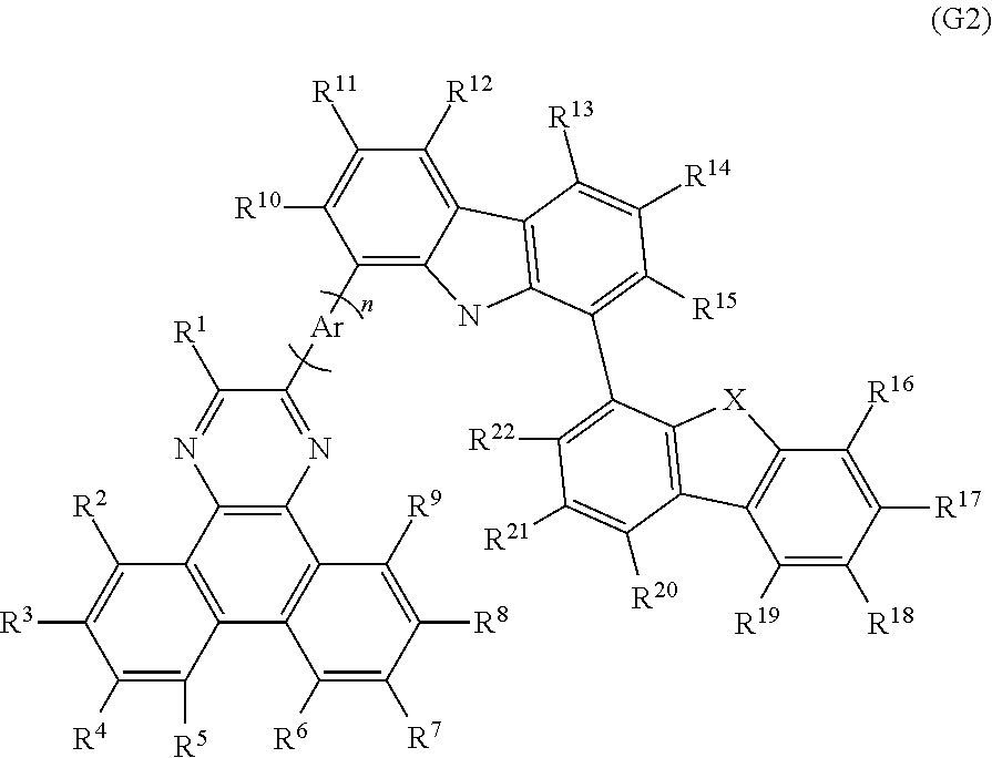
C12=C(C3=C(C4=C1C([R9])=C([R8])C([R7])=C4[R6])C([R5])=C([R4])C([R3])=C3[R2])N=C([R1])C([Ar]C1=C3C(=C([R12])C([R11])=C1[R10])C1=C(N3)C(C3=C([R22])C([R21])=C([R20])C4=C3[X]C3=C4C([R19])=C([R18])C([R17])=C3[R16])=C([R15])C([R14])=C1[R13])=N2
